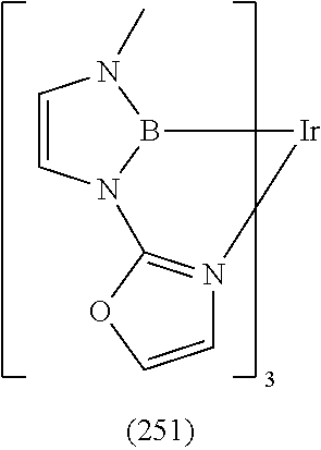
C1=CN2B(N1C)[Ir]N1=C2OC=C1
